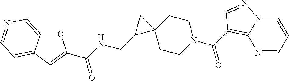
C1CC2(CCN1C(=O)C1=C3N(C=CC=N3)N=C1)CC2CNC(C1=CC2=CC=NC=C2O1)=O
